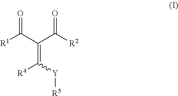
[Y]([R5])C(=C(C([R1])=O)C(=O)[R2])[R4]
